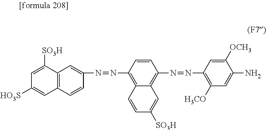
N(=NC1=C2C(=C(N=NC3=C([H3CO])C=C(N)C([OCH3])=C3)C=C1)C=C([SO3H])C=C2)C1=CC2=C(C=C1)C=C([HO3S])C=C2[SO3H]
